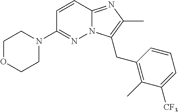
N12C(=NC(C)=C1CC1=C(C)C([CF3])=CC=C1)C=CC(N1CCOCC1)=N2
